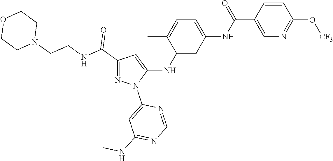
C1(C(NCCN2CCOCC2)=O)=NN(C2=CC(NC)=NC=N2)C(NC2=CC(NC(C3=CN=C(O[CF3])C=C3)=O)=CC=C2C)=C1
